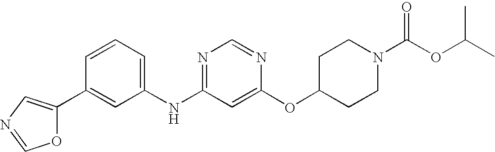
C1=CC=C(NC2=NC=NC(OC3CCN(C(OC(C)C)=O)CC3)=C2)C=C1C1=CN=CO1
